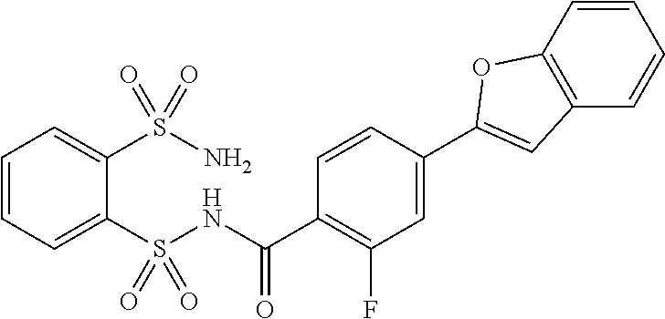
C1=CC=C(S(NC(C2=C(F)C=C(C3=CC4=C(C=CC=C4)O3)C=C2)=O)(=O)=O)C(S(N)(=O)=O)=C1
